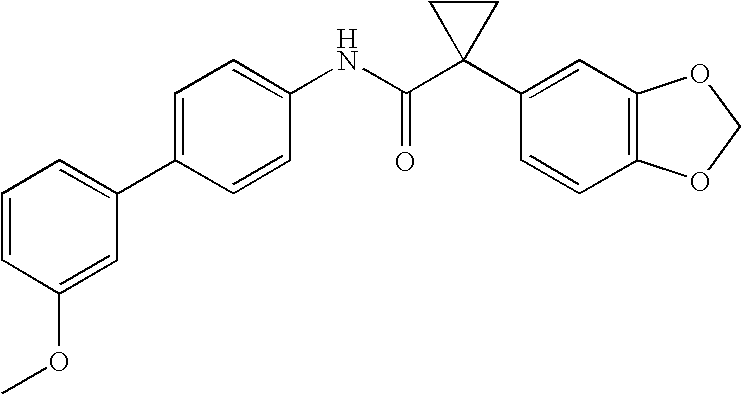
C1=C(C2=CC=CC(OC)=C2)C=CC(NC(C2(C3=CC4=C(C=C3)OCO4)CC2)=O)=C1
